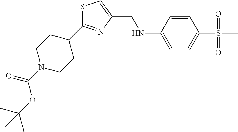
C1(C2=NC(CNC3=CC=C(S(C)(=O)=O)C=C3)=CS2)CCN(C(OC(C)(C)C)=O)CC1
